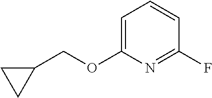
C1=C(OCC2CC2)N=C(F)C=C1
